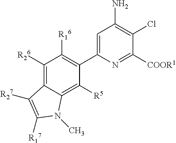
C1([R26])=C2C(=C([R5])C(C3=CC(N)=C(Cl)C([COOR1])=N3)=C1[R16])N(C)C([R17])=C2[R27]
